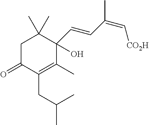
C1C(=O)C(CC(C)C)=C(C)C(C=CC(=C[CO2H])C)(O)C1(C)C
